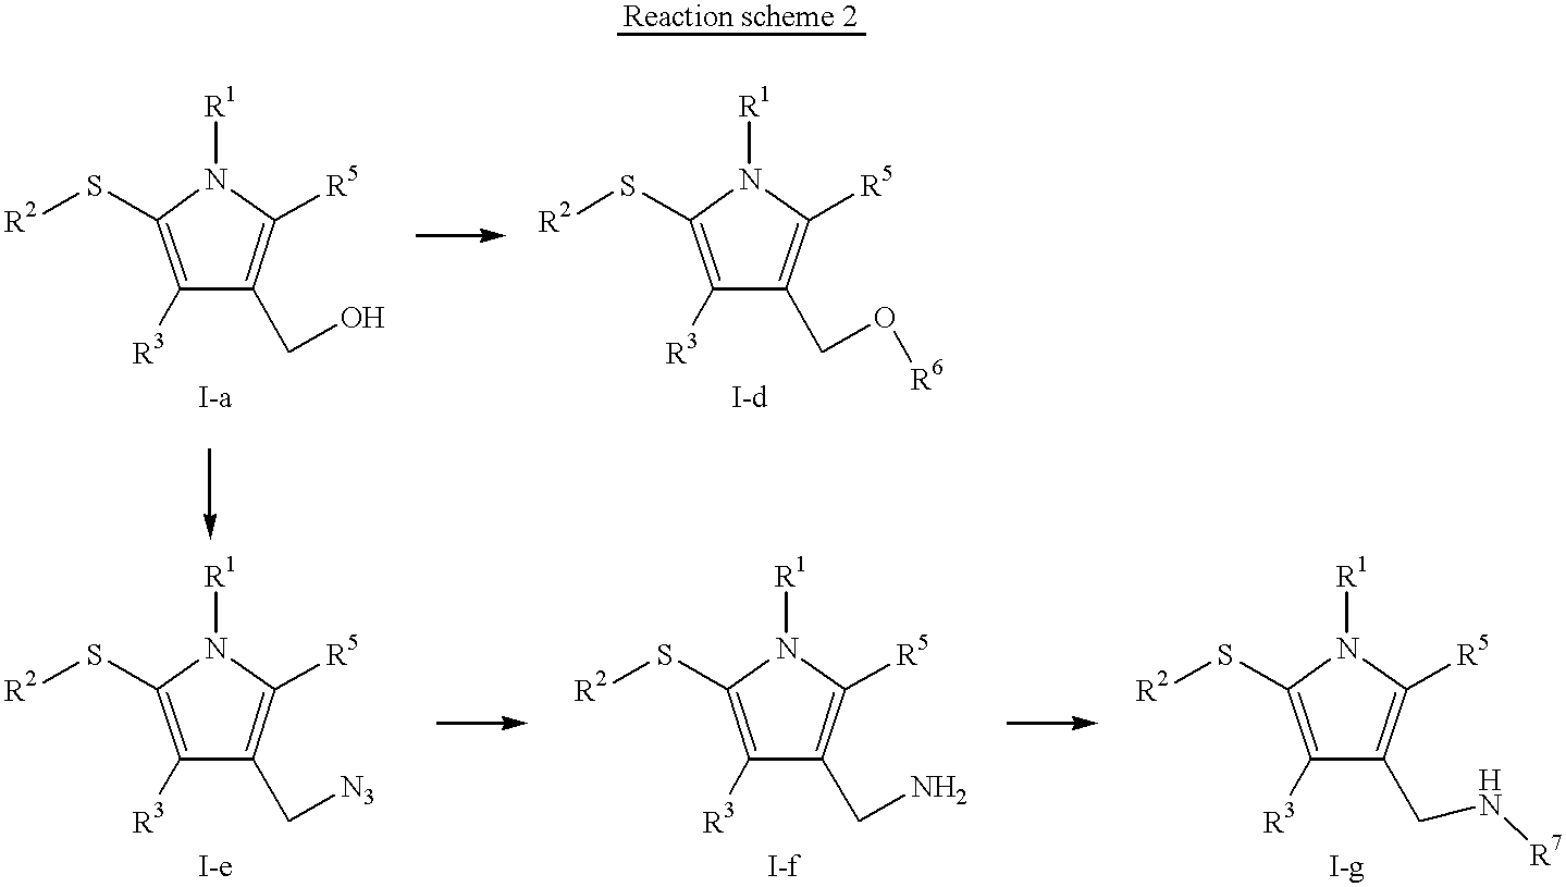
C1([R3])=C(S[R2])N([R1])C([R5])=C1CO.C1([R3])=C(S[R2])N([R1])C([R5])=C1CO[R6].C1([R3])=C(S[R2])N([R1])C([R5])=C1C[N3].C1([R3])=C(S[R2])N([R1])C([R5])=C1CN.C1([R3])=C(S[R2])N([R1])C([R5])=C1CN[R7]
